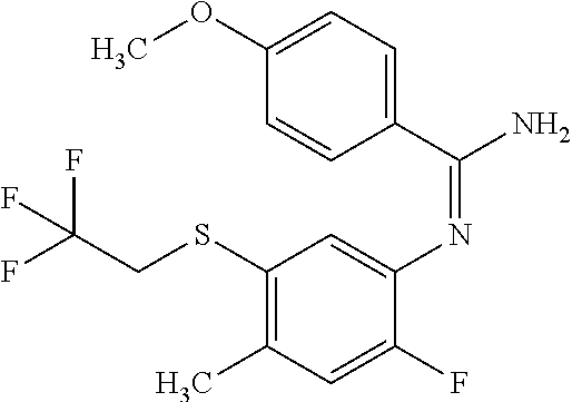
C1(C(N)=NC2=CC(SCC(F)(F)F)=C(C)C=C2F)=CC=C(OC)C=C1
